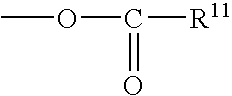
O(C([R11])=O)C
